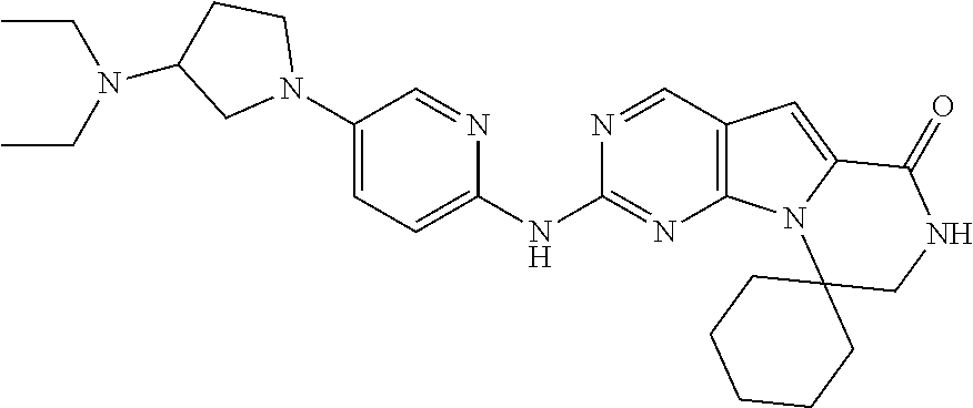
C1(N2CCC(N(CC)CC)C2)=CC=C(NC2=NC3=C(C=N2)C=C2N3C3(CNC2=O)CCCCC3)N=C1
